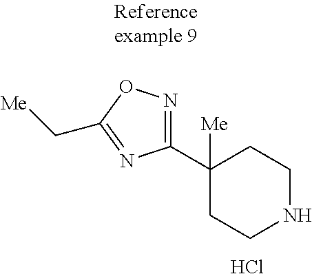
C1(C2([Me])CCNCC2)=NOC(C[Me])=N1.Cl
